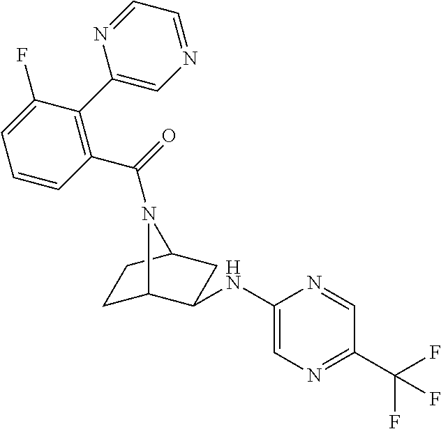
C1(C(=O)N2C3CCC2CC3NC2=CN=C(C(F)(F)F)C=N2)=C(C2=CN=CC=N2)C(F)=CC=C1
